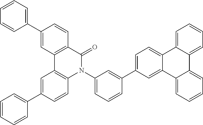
C1=C(C2=CC(N3C(=O)C4=C(C5=C3C=CC(C3=CC=CC=C3)=C5)C=C(C3=CC=CC=C3)C=C4)=CC=C2)C=C2C(=C1)C1=CC=CC=C1C1=CC=CC=C21
